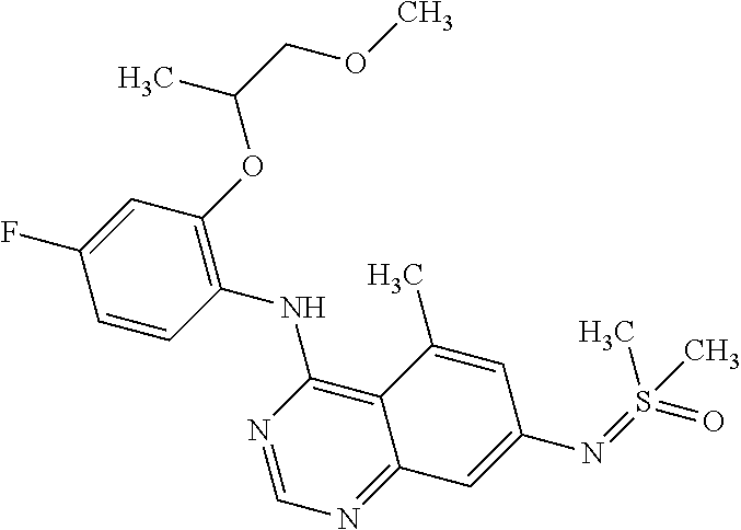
C1=CC(NC2=C3C(=NC=N2)C=C(N=S(=O)(C)C)C=C3C)=C(OC(COC)C)C=C1F
